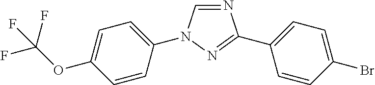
C1=C(OC(F)(F)F)C=CC(N2C=NC(C3=CC=C(Br)C=C3)=N2)=C1
